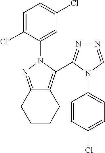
C1=C(Cl)C(N2N=C3C(=C2C2=NN=CN2C2=CC=C(Cl)C=C2)CCCC3)=CC(Cl)=C1
